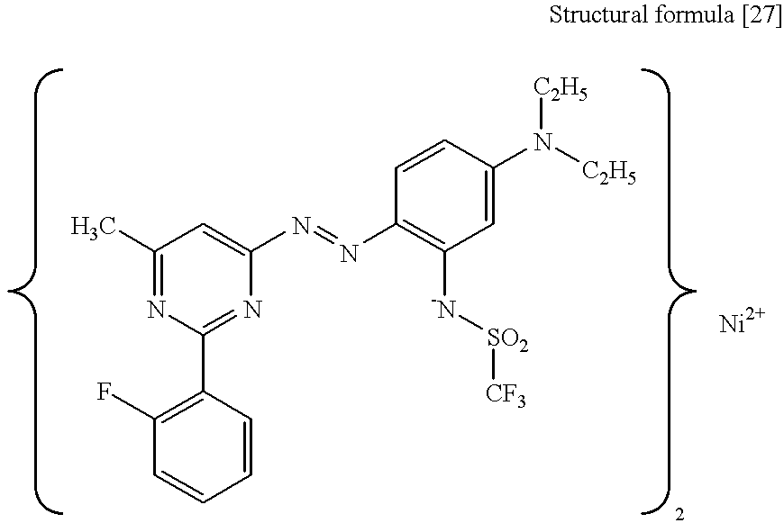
C1(C)=NC(C2=C(F)C=CC=C2)=NC(N=NC2=C([-N][SO2][CF3])C=C(N([C2H5])[C2H5])C=C2)=C1.[Ni]
